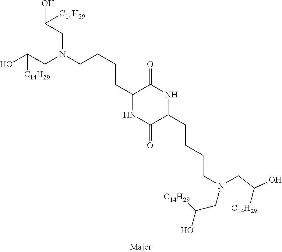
OC(CN(CCCCC1NC(=O)C(CCCCN(CC(O)[C14H29])CC([C14H29])O)NC1=O)CC(O)[C14H29])[C14H29]
